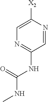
C1=NC([X2])=CN=C1NC(NC)=O
